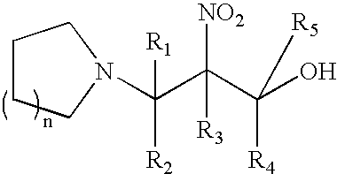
C(C(C(O)([R4])[R5])([NO2])[R3])(N1CCCC1)([R1])[R2]
